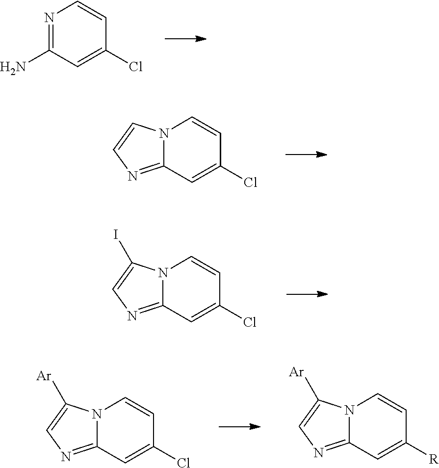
C12=NC=CN1C=CC(Cl)=C2.C12=NC=C(I)N1C=CC(Cl)=C2.C1(N)=NC=CC(Cl)=C1.C12=NC=C([Ar])N1C=CC(Cl)=C2.C12=NC=C([Ar])N1C=CC([R])=C2
